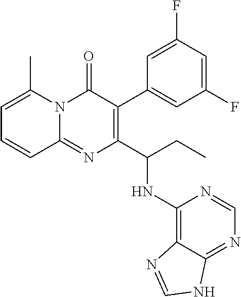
N12C(=NC(C(CC)NC3=C4C(=NC=N3)NC=N4)=C(C3=CC(F)=CC(F)=C3)C1=O)C=CC=C2C
